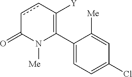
C1(C2=C([Y])ccC(=O)N2[Me])=CC=C(Cl)C=C1[Me]
